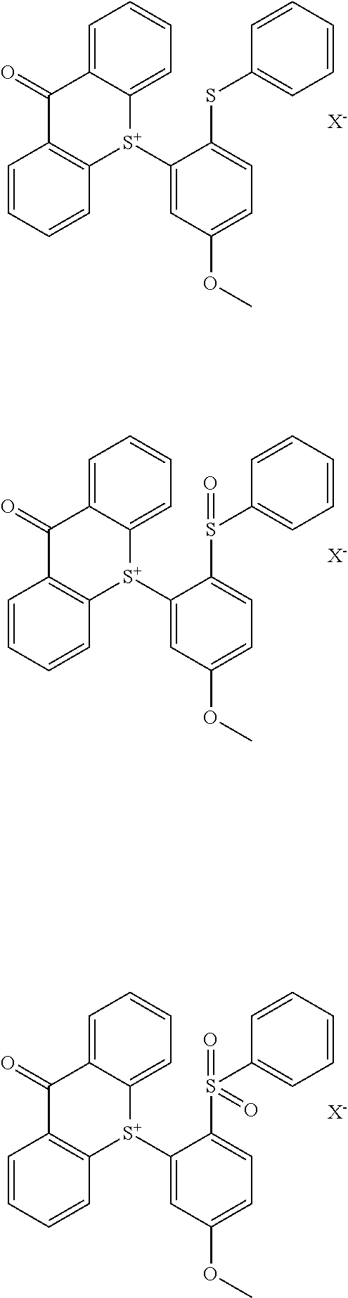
C1=C2C(=CC=C1)[S+](C1=CC(OC)=CC=C1SC1=CC=CC=C1)C1=C(C=CC=C1)C2=O.[X-].C1=C2C(=CC=C1)[S+](C1=CC(OC)=CC=C1S(C1=CC=CC=C1)=O)C1=C(C=CC=C1)C2=O.[X-].C1=C2C(=CC=C1)[S+](C1=CC(OC)=CC=C1S(C1=CC=CC=C1)(=O)=O)C1=C(C=CC=C1)C2=O.[X-]
